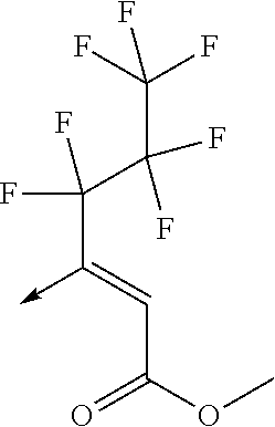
C(C(OC)=O)=C(->C)C(C(C(F)(F)F)(F)F)(F)F
